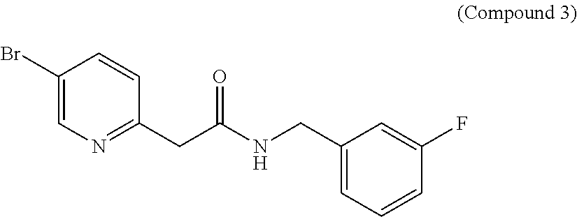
C1(Br)=CN=C(CC(NCC2=CC=CC(F)=C2)=O)C=C1
